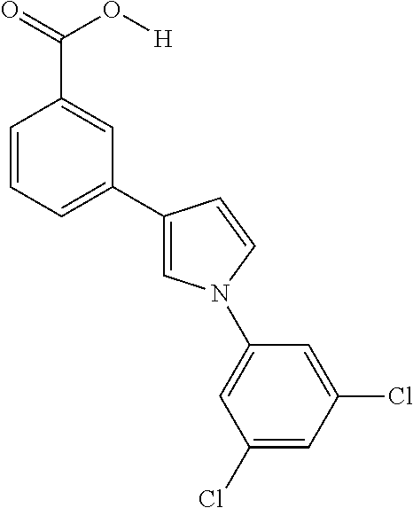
C1=CC=C(C2=CN(C3=CC(Cl)=CC(Cl)=C3)C=C2)C=C1C(=O)O[H]
